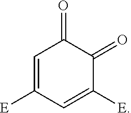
C1=C([E])C=C([E])C(=O)C1=O
